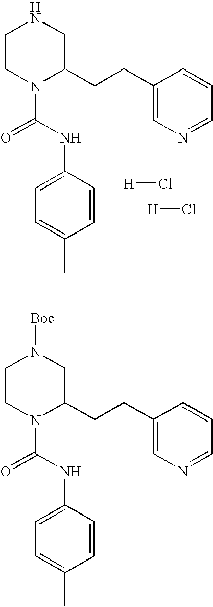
[H]Cl.[H]Cl.C1CN(C(=O)NC2=CC=C(C)C=C2)C(CCC2=CN=CC=C2)CN1.C1CN(C(=O)NC2=CC=C(C)C=C2)C(CCC2=CN=CC=C2)CN1[Boc]
